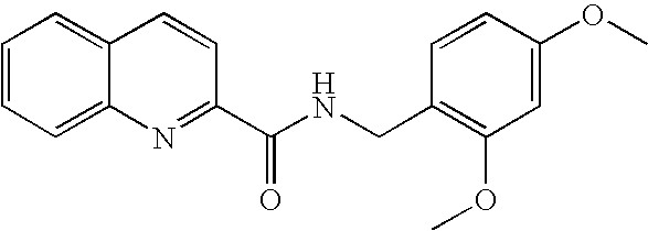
C1=CC=C2C(=C1)C=CC(C(NCC1=C(OC)C=C(OC)C=C1)=O)=N2
